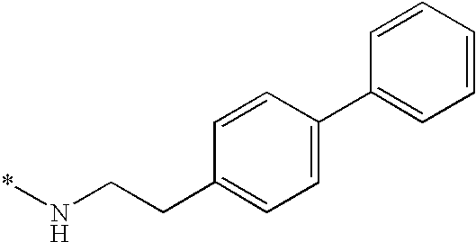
C1=CC(C2=CC=CC=C2)=CC=C1CCN*
